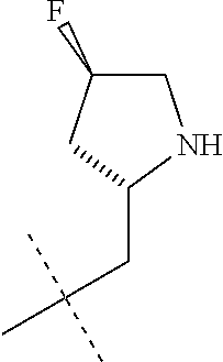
C1(CC(C)(C)C)NCC(F)C1
